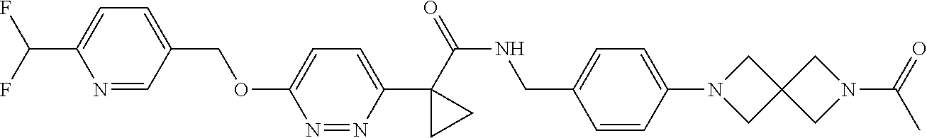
C(C1=CC=C(C(F)F)N=C1)OC1=CC=C(C2(C(NCC3=CC=C(N4CC5(C4)CN(C(C)=O)C5)C=C3)=O)CC2)N=N1
